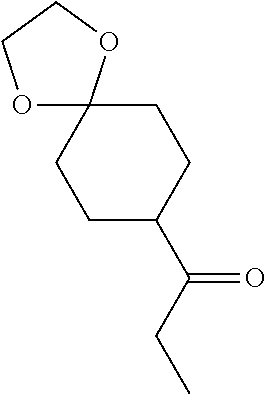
C1C(C(CC)=O)CCC2(C1)OCCO2
